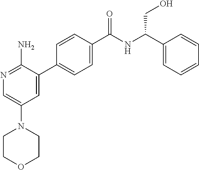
N1=C(N)C(C2=CC=C(C(NC(C3=CC=CC=C3)CO)=O)C=C2)=CC(N2CCOCC2)=C1
